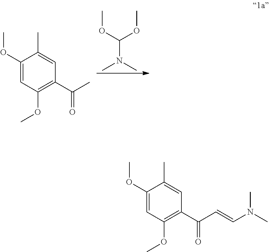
CN(C)C(OC)OC.C1(OC)=CC(OC)=C(C(C)=O)C=C1C.C1(OC)=CC(OC)=C(C(C=CN(C)C)=O)C=C1C
